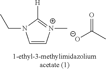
C1=C[N+](C)=C([H])N1CC.[O-]C(C)=O
